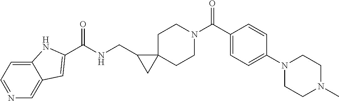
C12=CC=NC=C1C=C(C(NCC1CC13CCN(C(C1=CC=C(N4CCN(C)CC4)C=C1)=O)CC3)=O)N2
